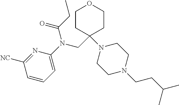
N1=C([NC])C=CC=C1N(CC1(N2CCN(CCC(C)C)CC2)CCOCC1)C(CC)=O
